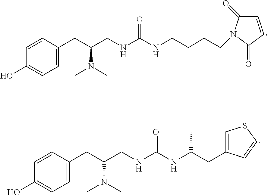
C1=C(CC(N(C)C)CNC(=O)NCCCCN2C(=O)C=CC2=O)C=CC(O)=C1.C1=C(CC(N(C)C)CNC(=O)NC(CC2=CSC=C2)C)C=CC(O)=C1
